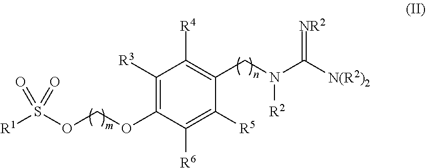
C1([R3])=C(OCOS([R1])(=O)=O)C([R6])=C([R5])C(CN(C(=[NR2])[N(R2)2])[R2])=C1[R4]
